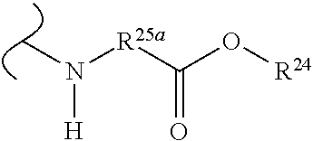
CN([R25a]C(=O)O[R24])[H]
